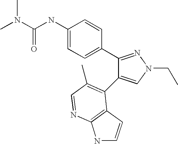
C(NC1=CC=C(C2=NN(CC)C=C2C2=C(C)C=NC3=C2C=CN3)C=C1)(=O)N(C)C
